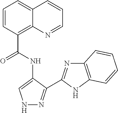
C1=CC(C(=O)NC2=CNN=C2C2=NC3=C(N2)C=CC=C3)=C2C(=C1)C=CC=N2
